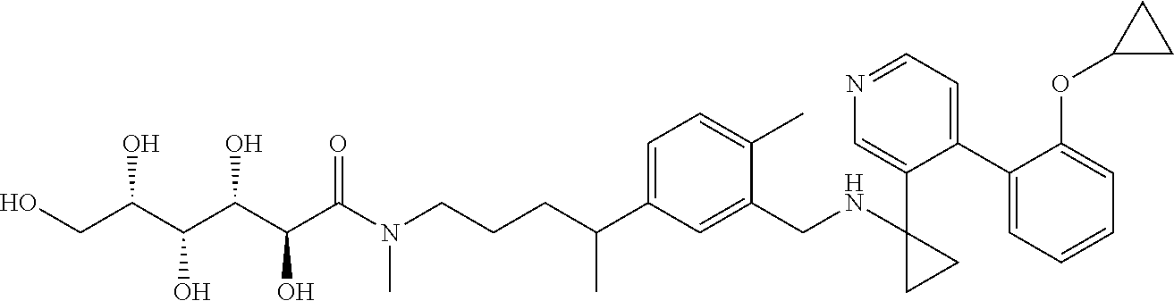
C1(C2=CC=NC=C2C2(NCC3=CC(C(CCCN(C(C(C(C(C(CO)O)O)O)O)=O)C)C)=CC=C3C)CC2)=CC=CC=C1OC1CC1
